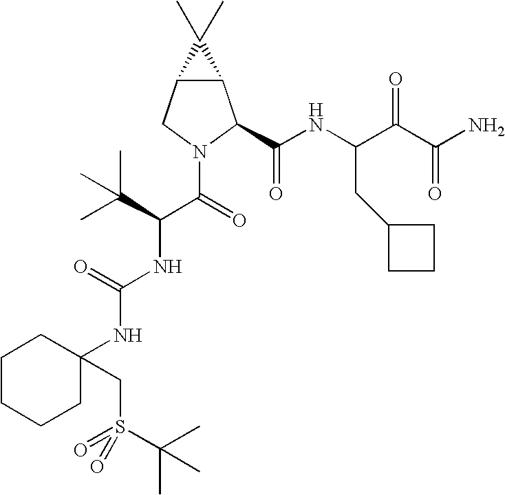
C12C(CN(C(=O)C(C(C)(C)C)NC(NC3(CS(=O)(C(C)(C)C)=O)CCCCC3)=O)C1C(NC(C(C(N)=O)=O)CC1CCC1)=O)C2(C)C
